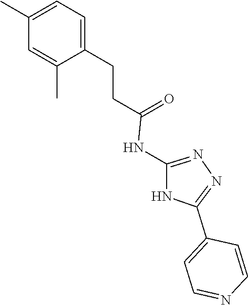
N1=C(NC(CCC2=CC=C(C)C=C2C)=O)NC(C2=CC=NC=C2)=N1
